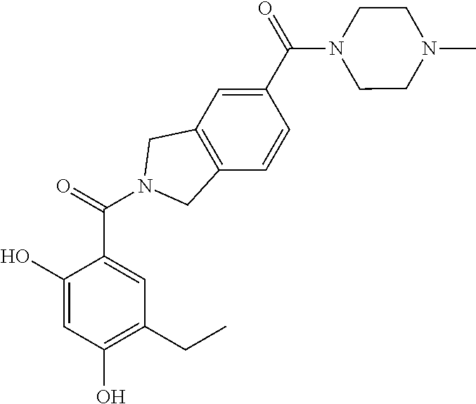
C1(O)=CC(O)=C(CC)C=C1C(=O)N1CC2=C(C=CC(C(N3CCN(C)CC3)=O)=C2)C1
